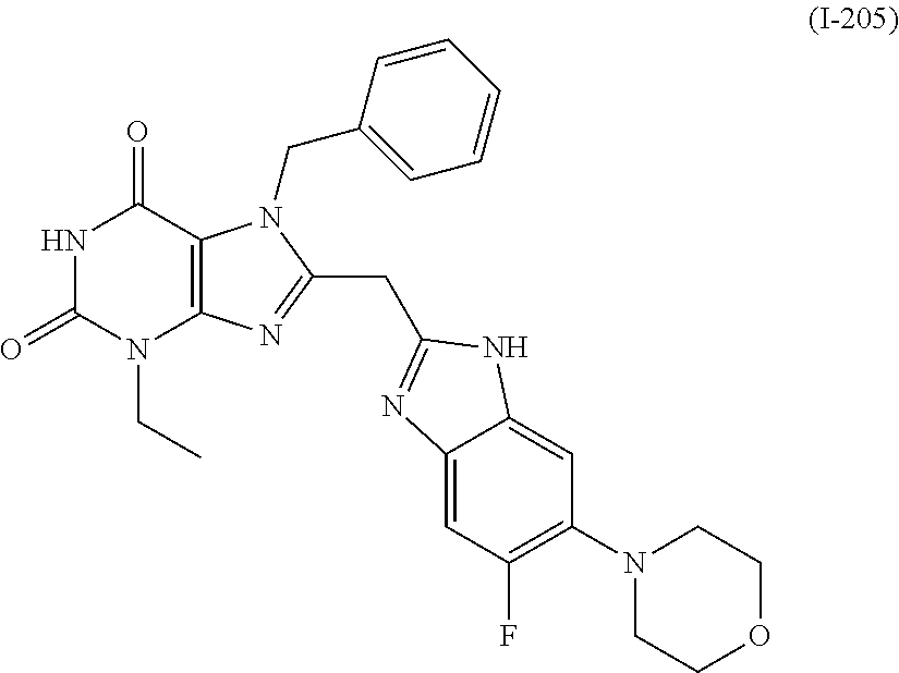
N1C(=O)N(CC)C2=C(C1=O)N(CC1=CC=CC=C1)C(CC1=NC3=CC(F)=C(N4CCOCC4)C=C3N1)=N2
